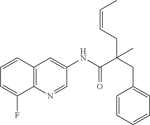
C12=C(N=CC(NC(C(CC3=CC=CC=C3)(CC=CC)C)=O)=C1)C(F)=CC=C2
